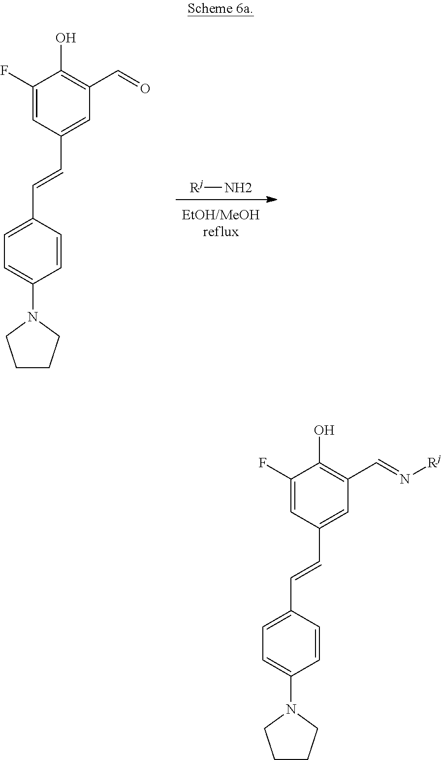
[Rj]N.C1=C(N2CCCC2)C=CC(C=CC2=CC(C=O)=C(O)C(F)=C2)=C1.C1=C(N2CCCC2)C=CC(C=CC2=CC(C=N[Rj])=C(O)C(F)=C2)=C1
